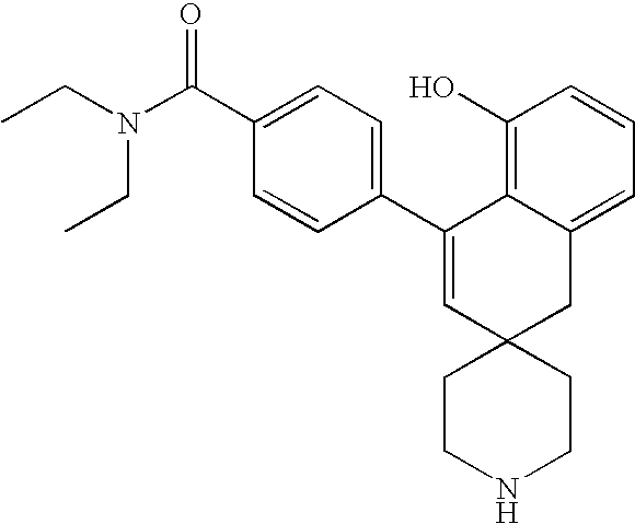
CCN(C(C1=CC=C(C2=CC3(CC4=CC=CC(O)=C24)CCNCC3)C=C1)=O)CC
